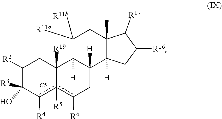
[R11b]C1([R11a])C2([H])C3([R19])CC([R2])C([R3])(O)c([R4])c3([R5])c([R6])CC2([H])C2([H])C(C)(C1)C([R17])C([R16])C2.[C5]
